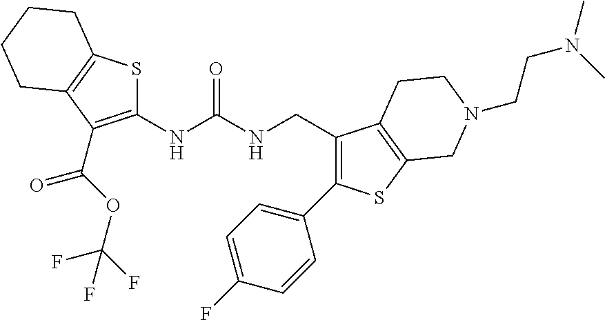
S1C(NC(NCC2=C(C3=CC=C(F)C=C3)SC3=C2CCN(CCN(C)C)C3)=O)=C(C(OC(F)(F)F)=O)C2=C1CCCC2
